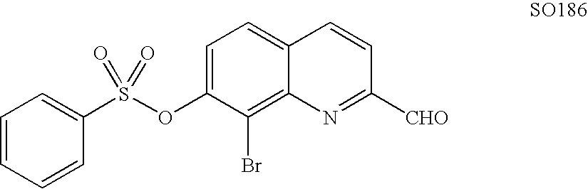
C1=CC=CC(S(OC2=CC=C3C(=C2Br)N=C([CHO])C=C3)(=O)=O)=C1
